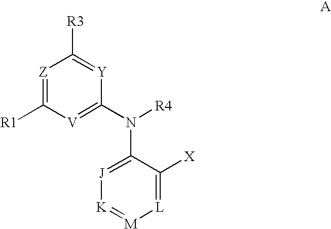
[Z]1=C([R1])[V]=C(N([R4])C2=[J][K]=[M][L]=C2[X])[Y]=C1[R3]
